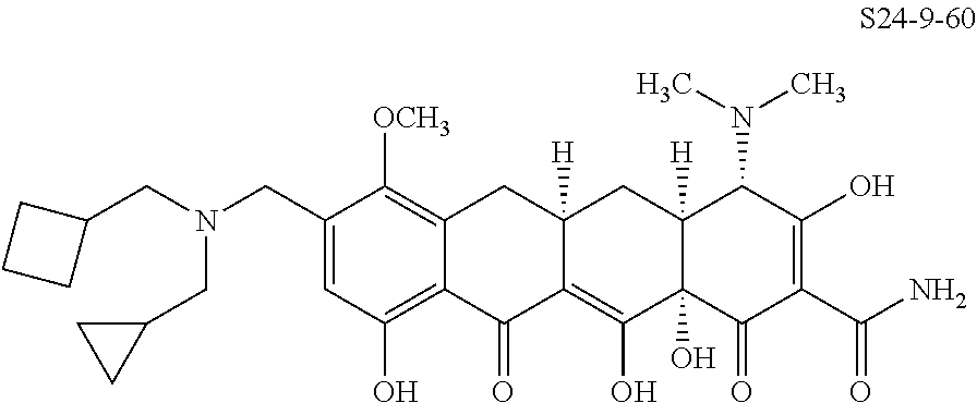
C1(CN(CC2CCC2)CC2CC2)=CC(O)=C2C(=C1[OCH3])CC1([H])C(=C(O)C3(O)C([H])(C1)C(N(C)C)C(O)=C(C(N)=O)C3=O)C2=O
